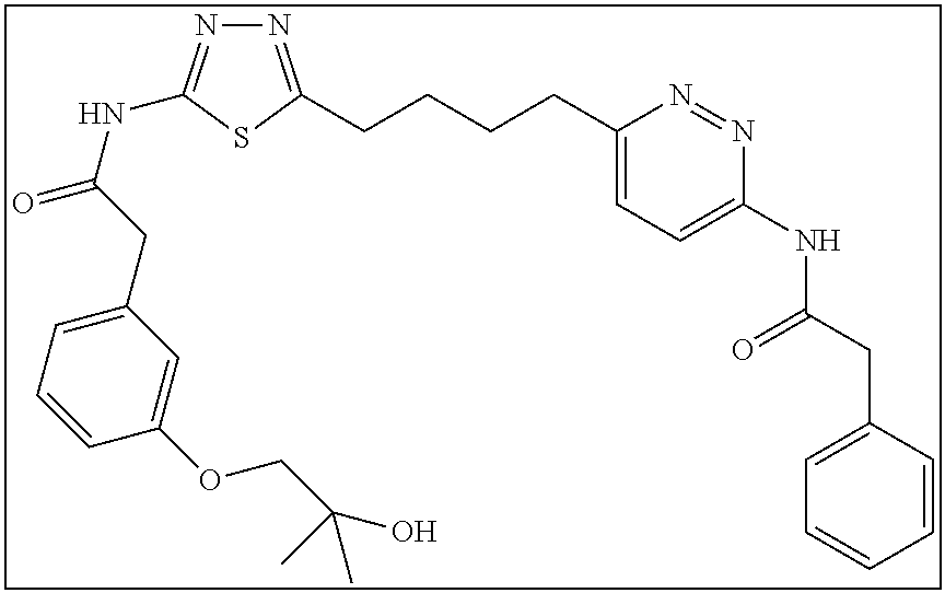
N1=C(CCCCC2=CC=C(NC(CC3=CC=CC=C3)=O)N=N2)SC(NC(=O)CC2=CC=CC(OCC(O)(C)C)=C2)=N1
